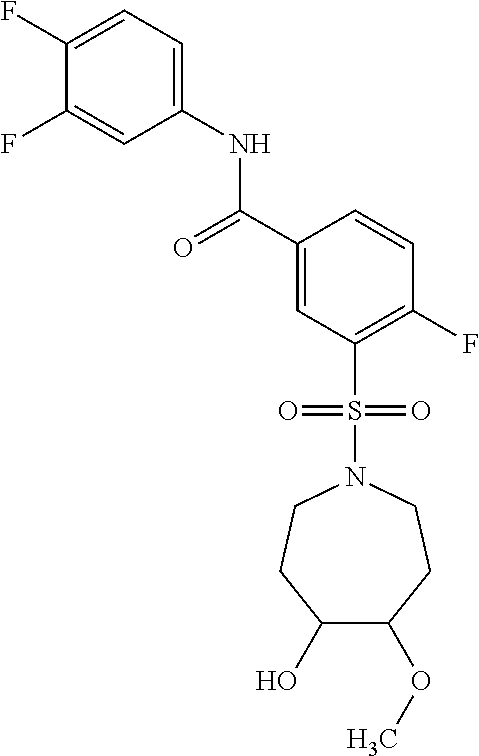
C1(F)=CC=C(NC(C2=CC(S(N3CCC(O)C(OC)CC3)(=O)=O)=C(F)C=C2)=O)C=C1F
